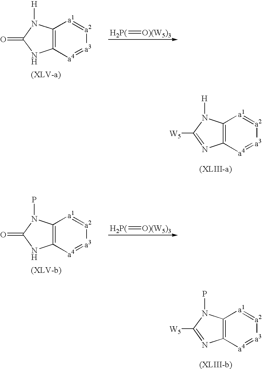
C12=C([a4]=[a3][a2]=[a1]1)NC(=O)N2[H].[H2P(]=[O)(W5)3].C12=C([a4]=[a3][a2]=[a1]1)N=C([W5])N2[H].C12=C([a4]=[a3][a2]=[a1]1)NC(=O)N2P.[H2P(]=[O)(W5)3].C12=C([a4]=[a3][a2]=[a1]1)N=C([W5])N2P
